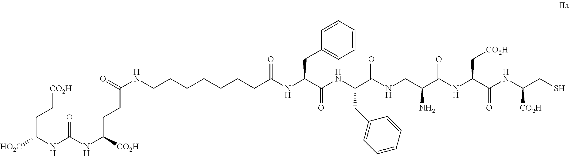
C(NC(NC([CO2H])CCC(NCCCCCCCC(NC(C(NC(C(NCC(C(NC(C(NC([CO2H])CS)=O)C[CO2H])=O)N)=O)CC1=CC=CC=C1)=O)CC1=CC=CC=C1)=O)=O)=O)([HO2C])CC[CO2H]
